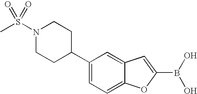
N1(S(C)(=O)=O)CCC(C2=CC=C3C(=C2)C=C(B(O)O)O3)CC1
